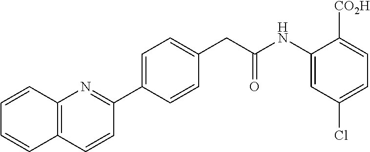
C1=C(C2=NC3=C(C=C2)C=CC=C3)C=CC(CC(NC2=CC(Cl)=CC=C2[CO2H])=O)=C1
